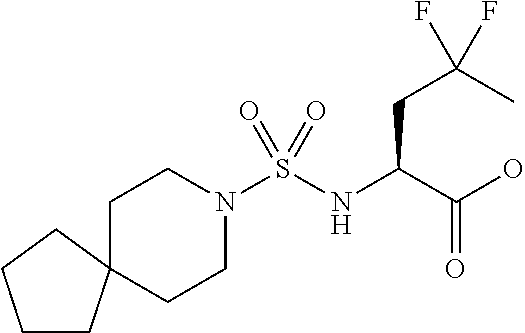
C1CC2(CC1)CCN(S(NC(C(O)=O)CC(C)(F)F)(=O)=O)CC2
